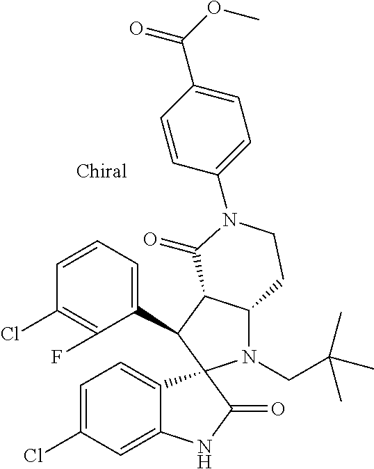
C1(C2C3C(N(CC(C)(C)C)C24C2=CC=C(Cl)C=C2NC4=O)CCN(C2=CC=C(C(OC)=O)C=C2)C3=O)=CC=CC(Cl)=C1F
